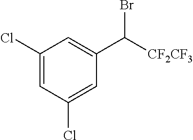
C1(Cl)=CC(Cl)=CC(C([CF2CF3])Br)=C1
